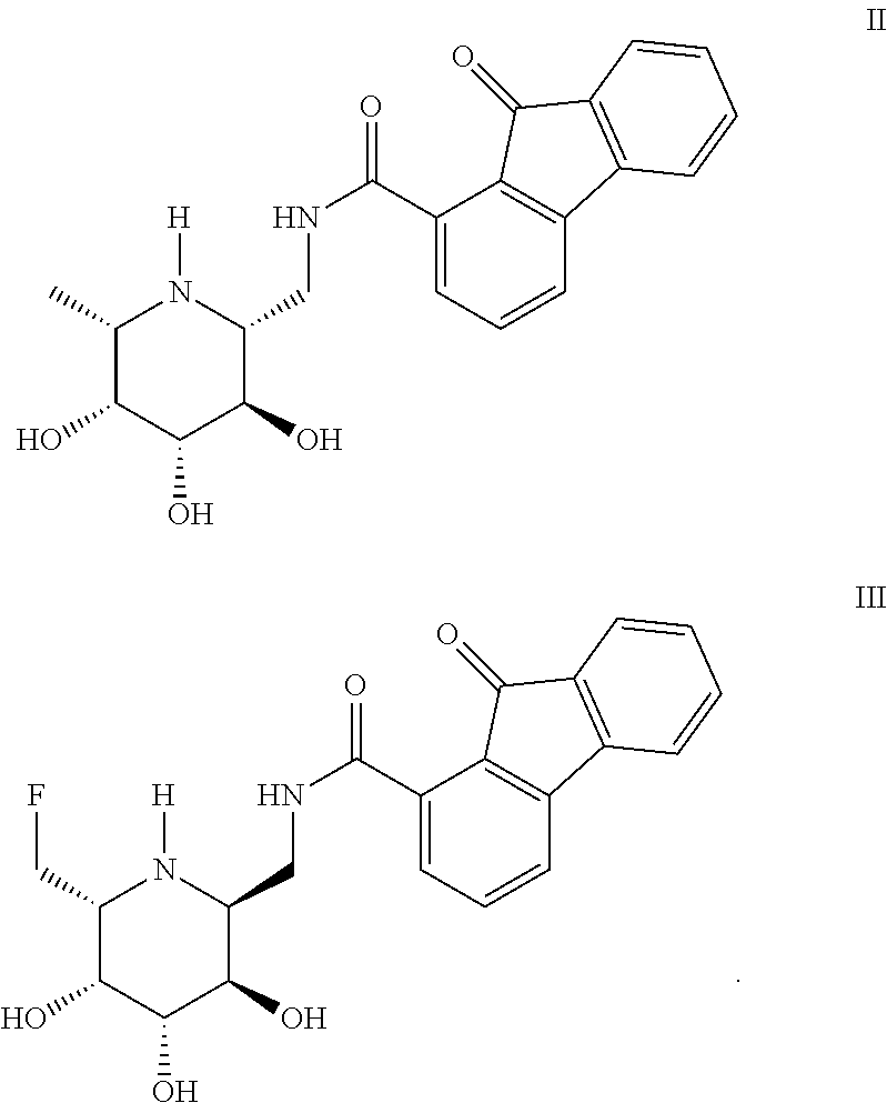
C1(C(NCC2N([H])C(C)C(O)C(O)C2O)=O)=CC=CC2=C1C(=O)C1=C2C=CC=C1.C1(C(NCC2N([H])C(CF)C(O)C(O)C2O)=O)=CC=CC2=C1C(=O)C1=C2C=CC=C1
